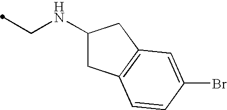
C(NC1CC2=C(C1)C=C(Br)C=C2)C
